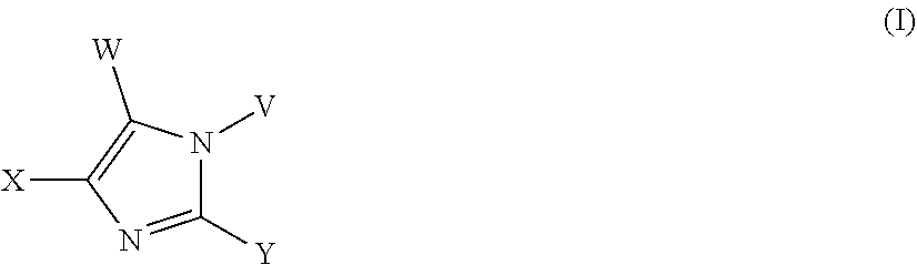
C1([Y])=NC([X])=C([W])N1[V]
